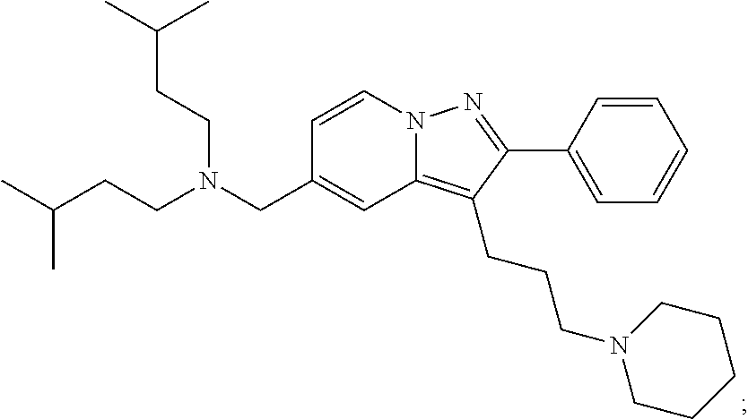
N12C(=C(CCCN3CCCCC3)C(C3=CC=CC=C3)=N1)C=C(CN(CCC(C)C)CCC(C)C)C=C2
